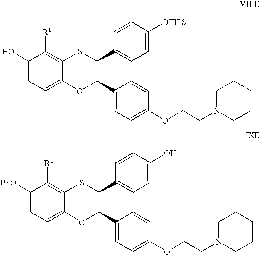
C1(O)=CC=C2C(=C1[R1])SC(C1=CC=C([OTIPS])C=C1)C(C1=CC=C(OCCN3CCCCC3)C=C1)O2.C1([BnO])=CC=C2C(=C1[R1])SC(C1=CC=C(O)C=C1)C(C1=CC=C(OCCN3CCCCC3)C=C1)O2
